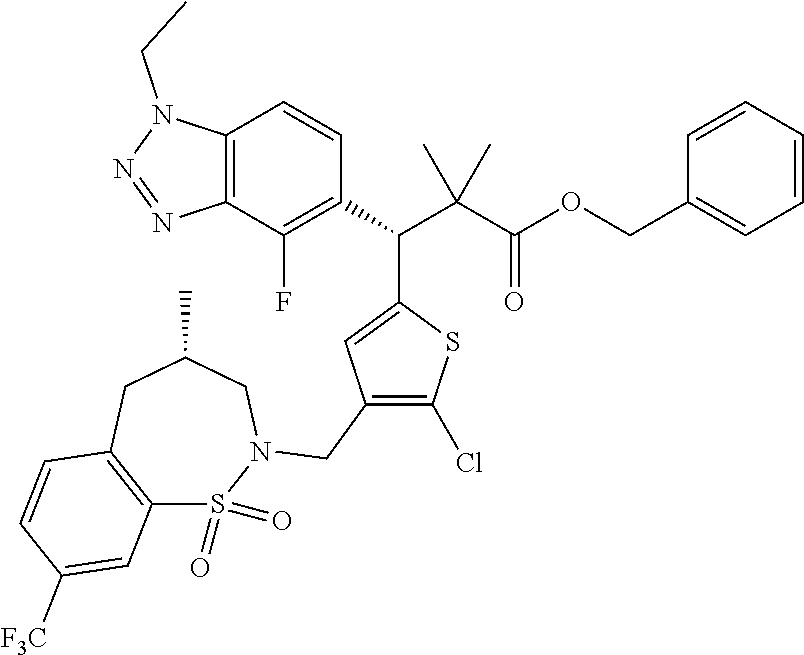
C12=C(C(F)=C(C(C(C(OCC3=CC=CC=C3)=O)(C)C)C3=CC(CN4S(=O)(=O)C5=C(CC(C)C4)C=CC([F3C])=C5)=C(Cl)S3)C=C1)N=NN2CC
